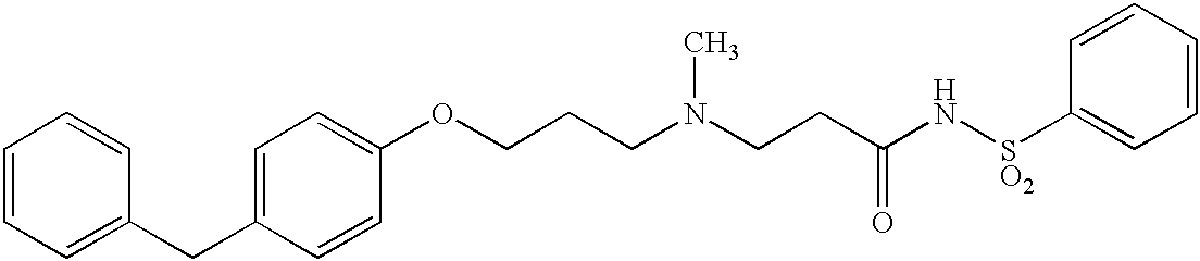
C(C1=CC=C(OCCCN(CCC(N[SO2]C2=CC=CC=C2)=O)C)C=C1)C1=CC=CC=C1
